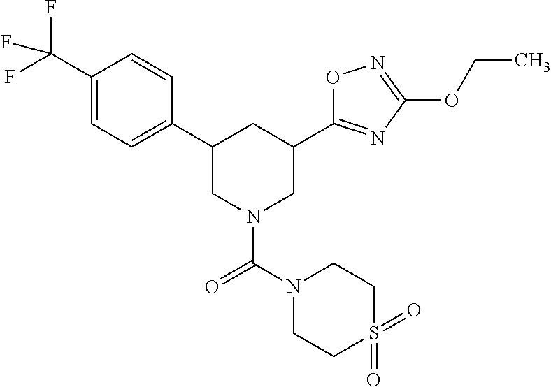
C1(C(F)(F)F)=CC=C(C2CN(C(=O)N3CCS(=O)(=O)CC3)CC(C3=NC(OCC)=NO3)C2)C=C1
